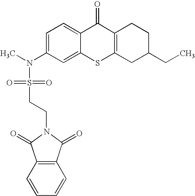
C1=C(N(C)S(CCN2C(=O)C3=C(C2=O)C=CC=C3)(=O)=O)C=C2C(=C1)C(=O)C1=C(S2)CC(CC)CC1
